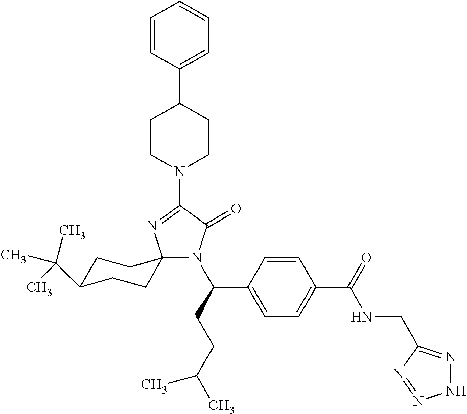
C1C(C(C)(C)C)CCC2(C1)N(C(C1=CC=C(C(NCC3=NNN=N3)=O)C=C1)CCC(C)C)C(=O)C(N1CCC(C3=CC=CC=C3)CC1)=N2
